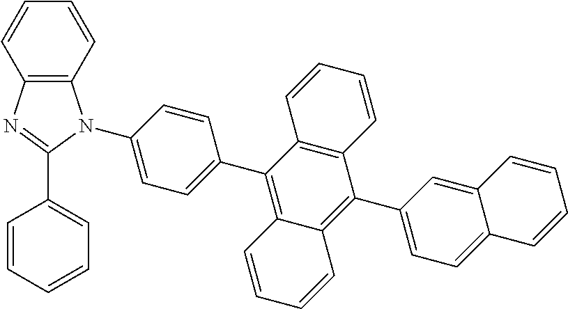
C1=CC=CC=C1C1=NC2=C(N1C1=CC=C(C3=C4C(=C(C5=CC=C6C(=C5)C=CC=C6)C5=C3C=CC=C5)C=CC=C4)C=C1)C=CC=C2
